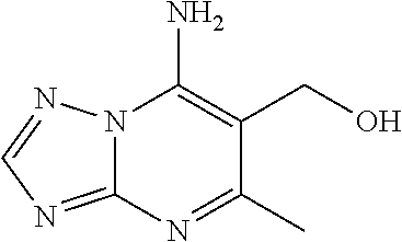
N12C(=NC=N1)N=C(C)C(CO)=C2N
